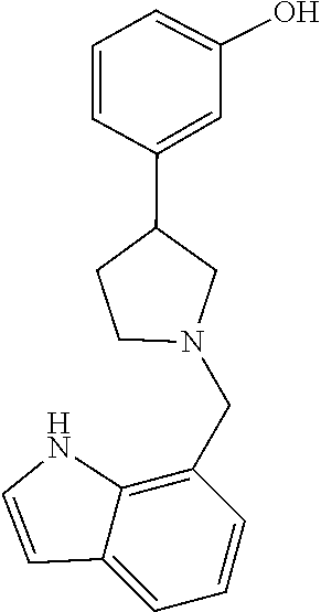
N1(CC2=C3C(=CC=C2)C=CN3)CC(C2=CC(O)=CC=C2)CC1
